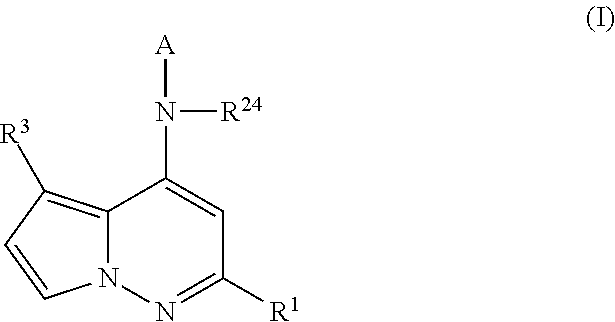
C12=C([R3])C=CN1N=C([R1])C=C2N([R24])[A]
